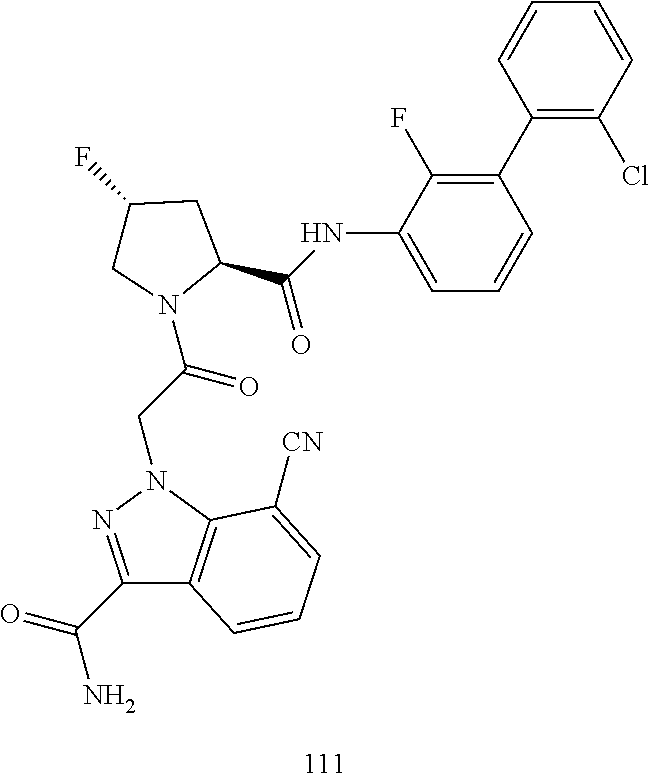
C1(C2=C(F)C(NC(=O)C3N(C(CN4C5=C(C(C(=O)N)=N4)C=CC=C5[CN])=O)CC(F)C3)=CC=C2)=C(Cl)C=CC=C1
